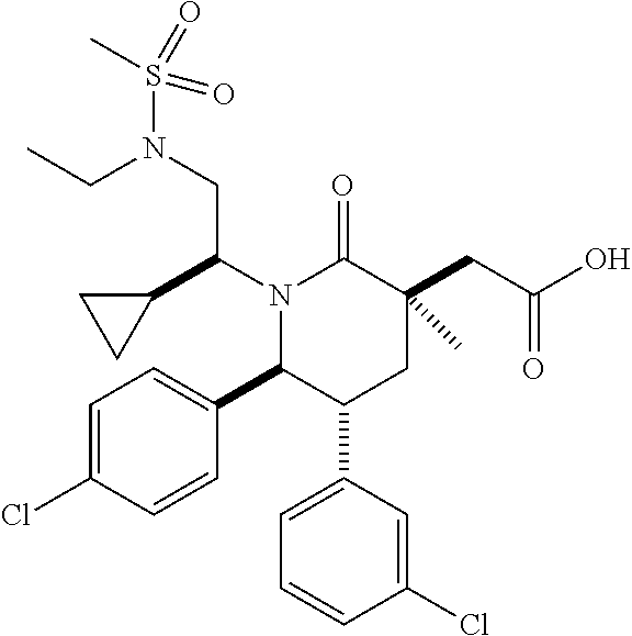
N1(C(C2CC2)CN(S(C)(=O)=O)CC)C(C2=CC=C(Cl)C=C2)C(C2=CC=CC(Cl)=C2)CC(CC(O)=O)(C)C1=O
